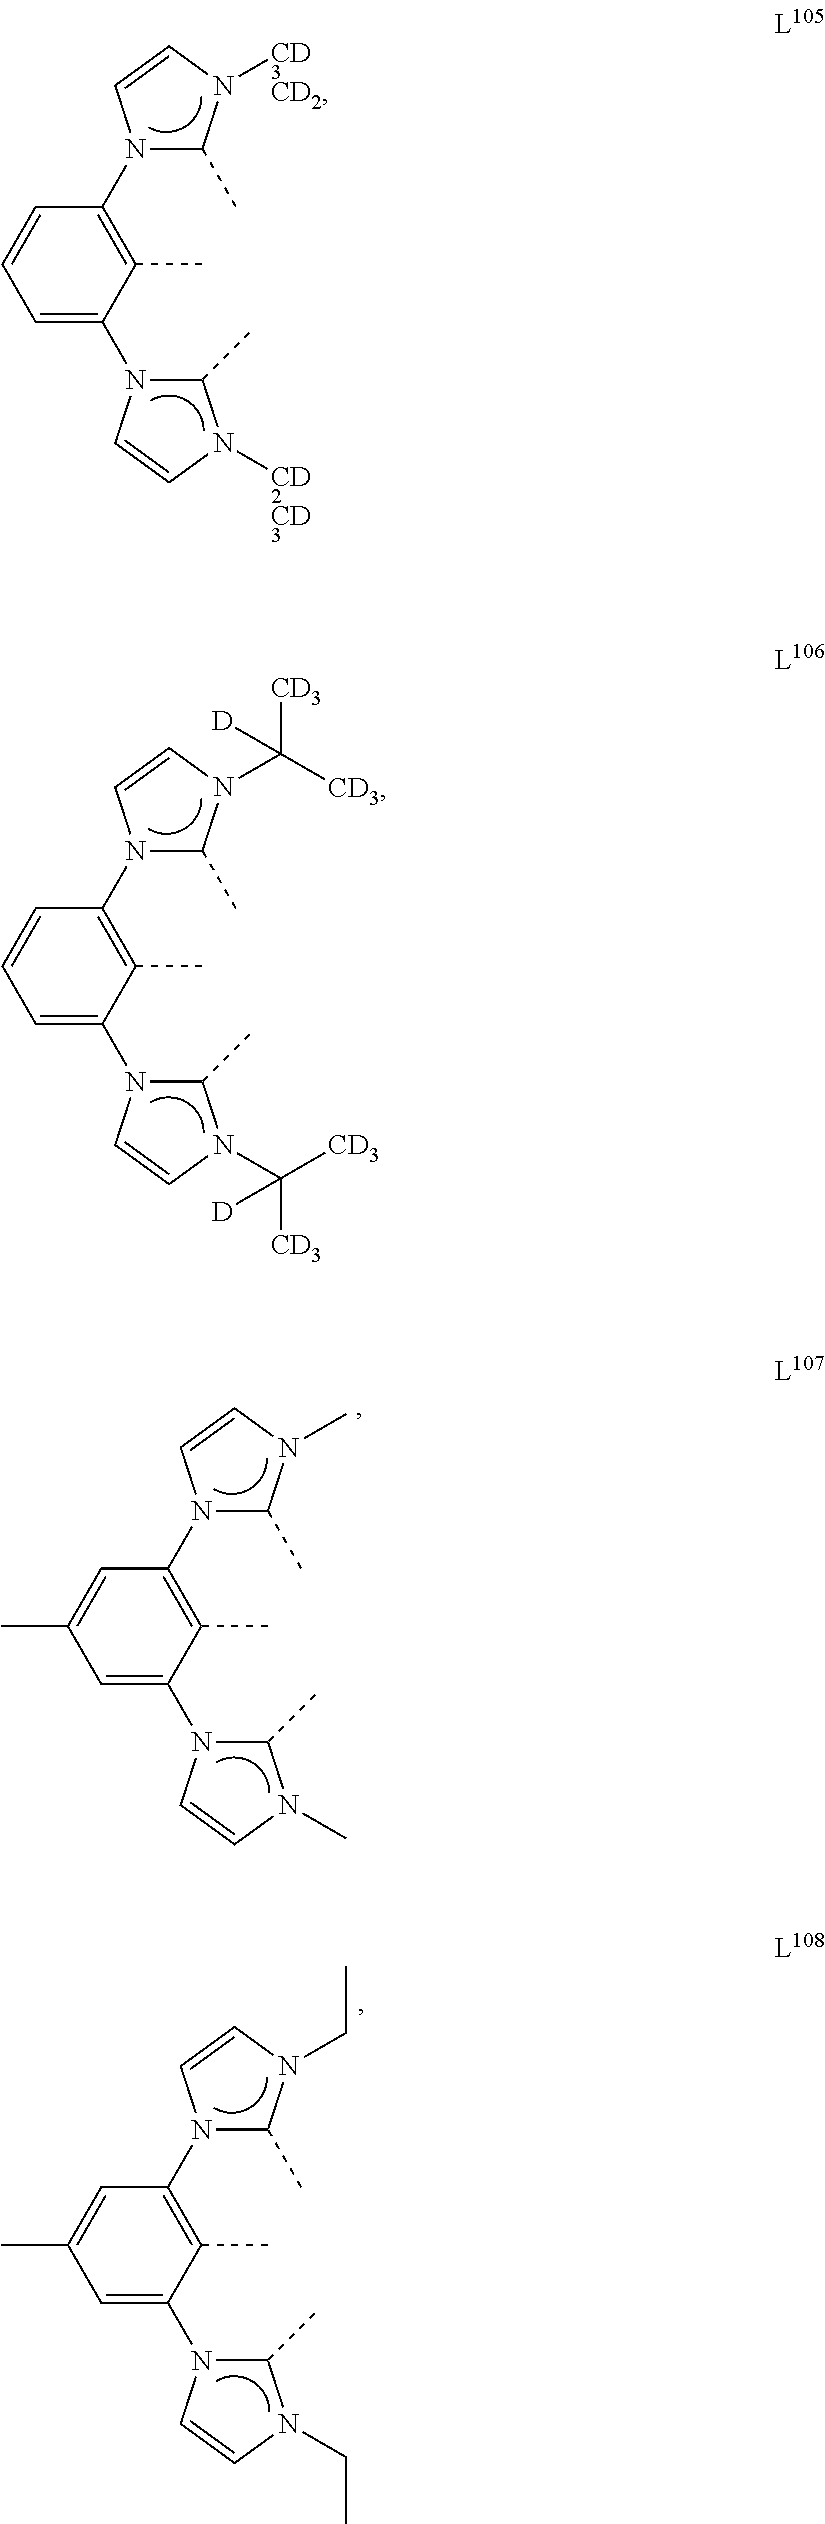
C1=C(N2C(C)N([CD2CD3])C=C2)C(C)=C(N2C(C)N([CD3CD2])C=C2)C=C1.C1=C(N2C(C)N(C([CD3])([D])[CD3])C=C2)C(C)=C(N2C(C)N(C([CD3])([CD3])[D])C=C2)C=C1.C1=C(N2C(C)N(C)C=C2)C(C)=C(N2C(C)N(C)C=C2)C=C1C.C1=C(N2C(C)N(CC)C=C2)C(C)=C(N2C(C)N(CC)C=C2)C=C1C
